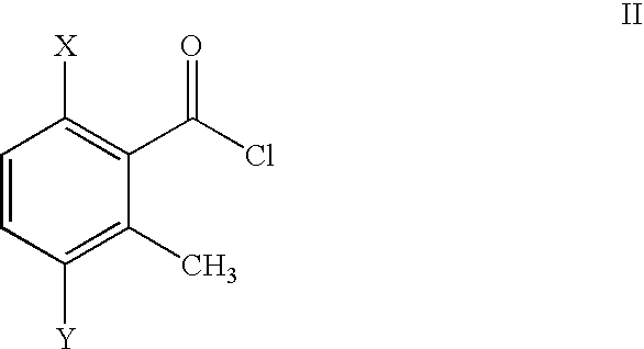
C1=CC([Y])=C(C)C(C(Cl)=O)=C1[X]
